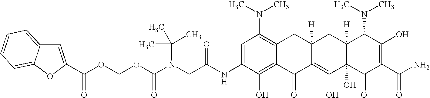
N(CC(NC1=CC(N(C)C)=C2C(=C1O)C(=O)C1=C(O)C3(O)C([H])(CC1([H])C2)C(N(C)C)C(O)=C(C(N)=O)C3=O)=O)(C(OCOC(=O)C1=CC2=CC=CC=C2O1)=O)C(C)(C)C
